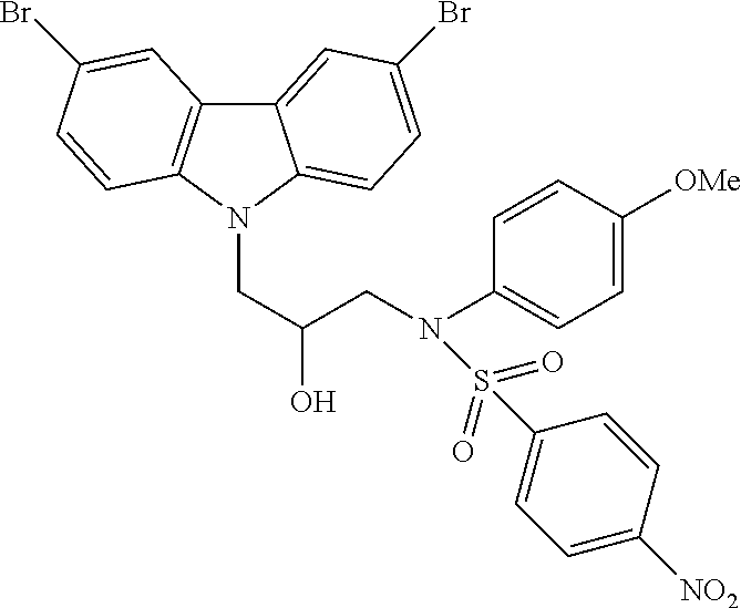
C12=CC(Br)=CC=C1N(CC(O)CN(C1=CC=C([OMe])C=C1)S(=O)(=O)C1=CC=C([NO2])C=C1)C1=C2C=C(Br)C=C1
